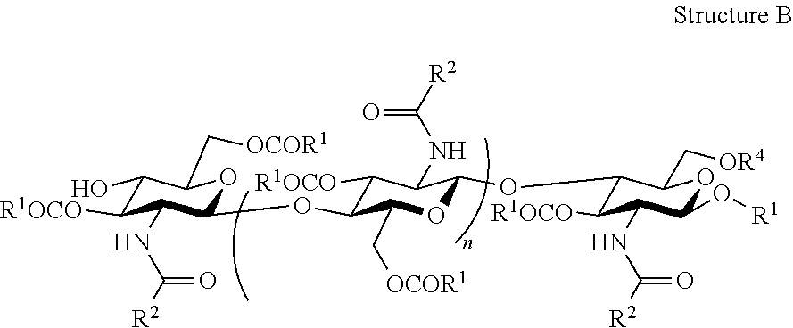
C1(OC2C([R1OCO])C(NC([R2])=O)C(OC3C([R1OCO])C(NC(=O)[R2])C(O[R1])OC3C[OR4])OC2C[OCOR1])OC(C[OCOR1])C(O)C([R1OCO])C1NC([R2])=O
